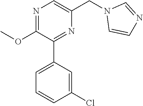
C1(OC)=NC=C(CN2C=CN=C2)N=C1C1=CC=CC(Cl)=C1
